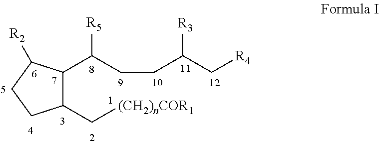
C1(C[(CH2)nCOR1])C(C(CCC(C[R4])[R3])[R5])C([R2])CC1
